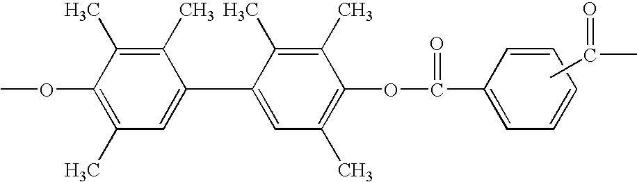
CC(=O)C.COC1=C(C)C=C(C2=CC(C)=C(OC(=O)C3=CC=CC=C3)C(C)=C2C)C(C)=C1C
